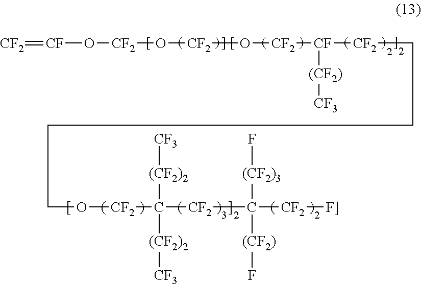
[CF2]=[CF]O[CF2]O[CF2]O[CF2][CF]([CF2]CCCCO[CF2]C([CF2]C([(CF2)]F)([CF2][F]])[(CF2)3]F)([(CF2)2][CF3])[(CF2)2][CF3])[(CF2)][CF3]
